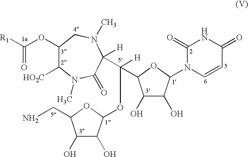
C1(OC([R1])=O)C([HO2C])N(C)C(=O)C([H])(C([H])(C2C(O)C(O)C(N3C=CC(=O)NC3=O)O2)OC2C(O)C(O)C(CN)O2)N(C)C1
